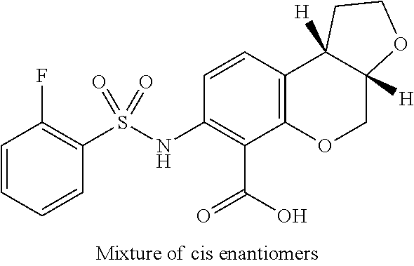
C1(NS(C2=C(F)C=CC=C2)(=O)=O)=C(C(O)=O)C2=C(C3([H])C([H])(CO2)OCC3)C=C1
